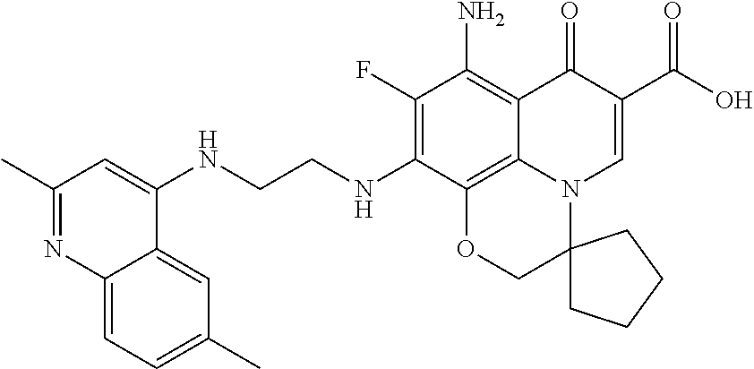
C1(F)=C(NCCNC2=CC(C)=NC3=CC=C(C)C=C23)C2=C3C(=C1N)C(=O)C(C(=O)O)=CN3C1(CO2)CCCC1
